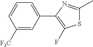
C1([F3C])=CC(C2=C(F)SC(C)=N2)=CC=C1
